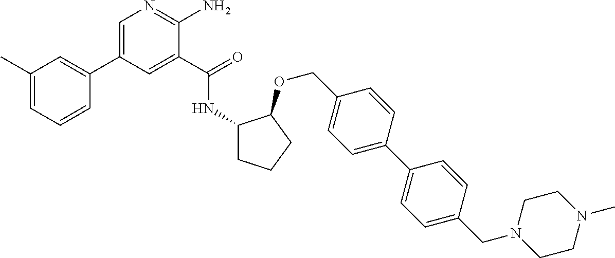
C1=C(C2=CC(C)=CC=C2)C=C(C(=O)NC2CCCC2OCC2=CC=C(C3=CC=C(CN4CCN(C)CC4)C=C3)C=C2)C(N)=N1
